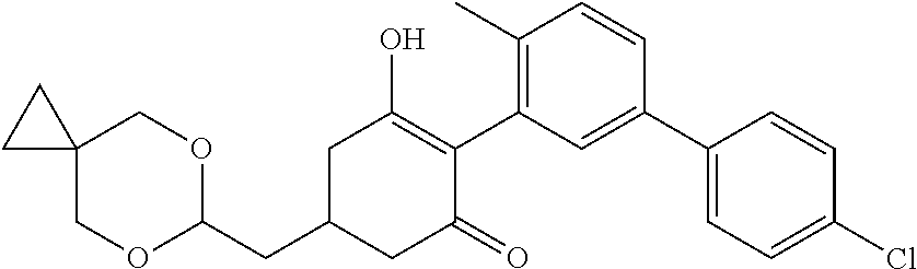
C1(CC2CC(=O)C(C3=C(C)C=CC(C4=CC=C(Cl)C=C4)=C3)=C(O)C2)OCC2(CO1)CC2
